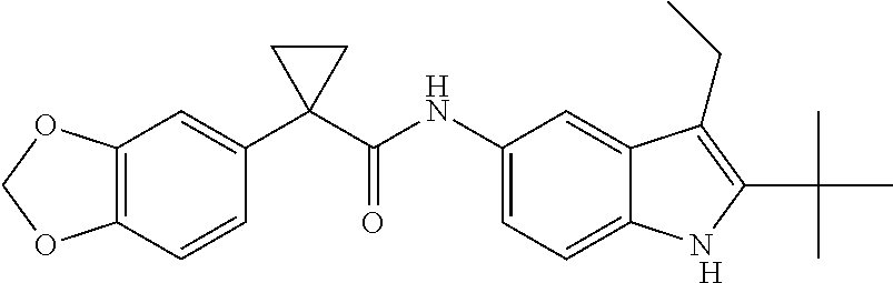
C12=C(C=CC(C3(C(NC4=CC=C5C(=C4)C(CC)=C(C(C)(C)C)N5)=O)CC3)=C1)OCO2.[H]
